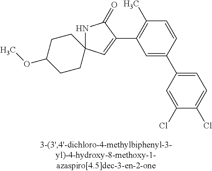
C1=C(C2=CC=C(Cl)C(Cl)=C2)C=CC(C)=C1C1=CC2(NC1=O)CCC(OC)CC2
